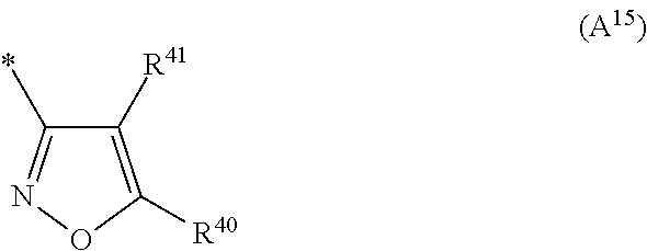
C1(*)=NOC([R40])=C1[R41]
